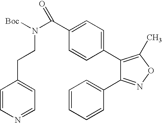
C1(C2=CC=C(C(N([Boc])CCC3=CC=NC=C3)=O)C=C2)=C(C)ON=C1C1=CC=CC=C1
